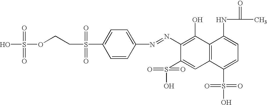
C1(N=NC2=C(O)C3=C(C=C2S(=O)(=O)O)C(S(O)(=O)=O)=CC=C3NC(C)=O)=CC=C(S(CCOS(O)(=O)=O)(=O)=O)C=C1
